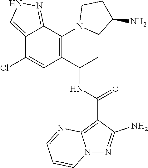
N12N=C(N)C(C(NC(C3=C(N4CC(N)CC4)C4=NNC=C4C(Cl)=C3)C)=O)=C1N=CC=C2
